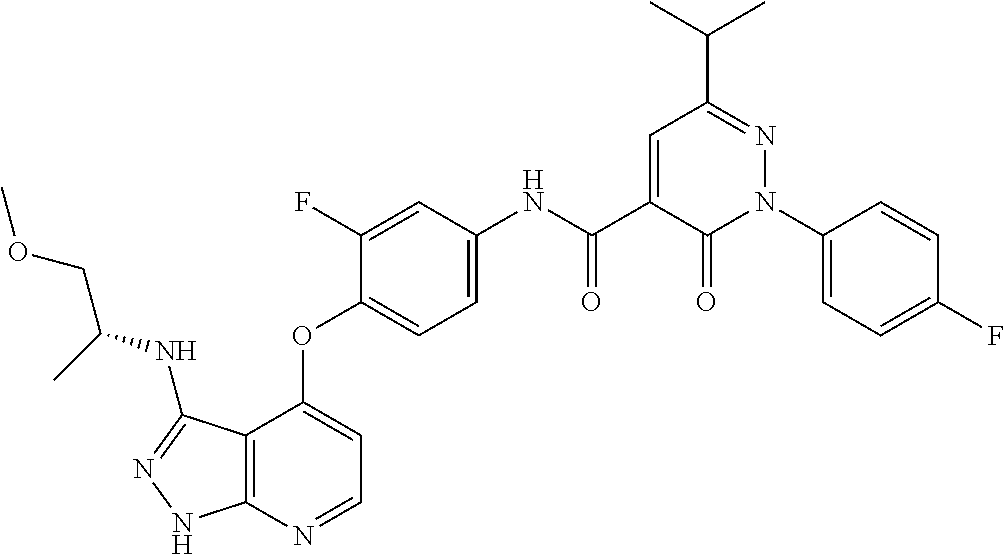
C12=C(N=CC=C1OC1=CC=C(NC(C3=CC(C(C)C)=NN(C4=CC=C(F)C=C4)C3=O)=O)C=C1F)NN=C2NC(COC)C
